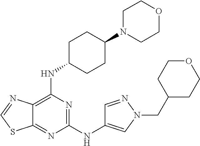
C1(NC2=CN(CC3CCOCC3)N=C2)=NC(NC2CCC(N3CCOCC3)CC2)=C2C(=N1)SC=N2
